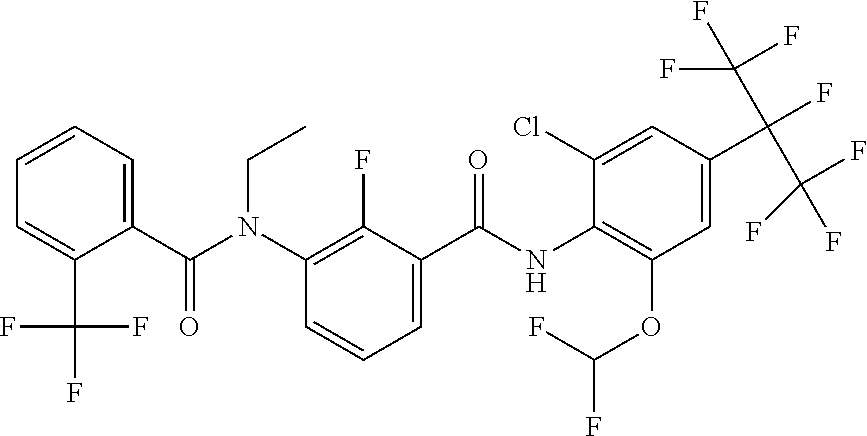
C1=CC=C(C(N(C2=C(F)C(C(NC3=C(OC(F)F)C=C(C(F)(C(F)(F)F)C(F)(F)F)C=C3Cl)=O)=CC=C2)CC)=O)C(C(F)(F)F)=C1
